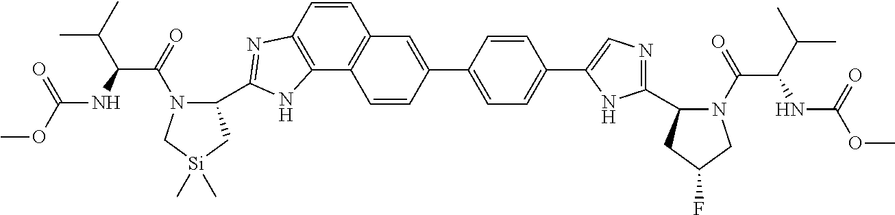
C1=CC2=C(C3=C1C=C(C1=CC=C(C4=CN=C(C5N(C(=O)C(C(C)C)NC(OC)=O)CC(F)C5)N4)C=C1)C=C3)NC(C1N(C(=O)C(C(C)C)NC(OC)=O)C[Si](C)(C)C1)=N2
